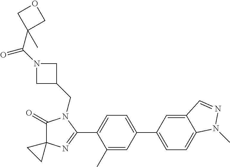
C1(=O)C2(N=C(C3=CC=C(C4=CC=C5C(=C4)C=NN5C)C=C3C)N1CC1CN(C(C3(C)COC3)=O)C1)CC2
